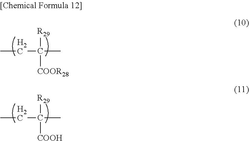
CCC([R29])([COOR28])C.CCC([R29])([COOH])C
